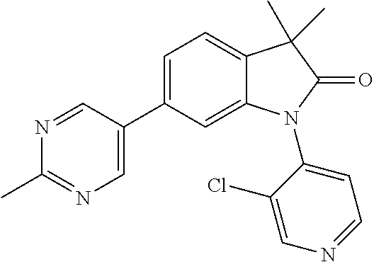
C1(C2=CN=C(C)N=C2)=CC=C2C(=C1)N(C1=CC=NC=C1Cl)C(=O)C2(C)C
